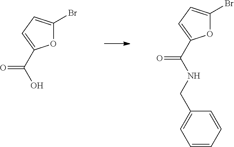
O1C(Br)=CC=C1C(NCC1=CC=CC=C1)=O.O1C(Br)=CC=C1C(O)=O
